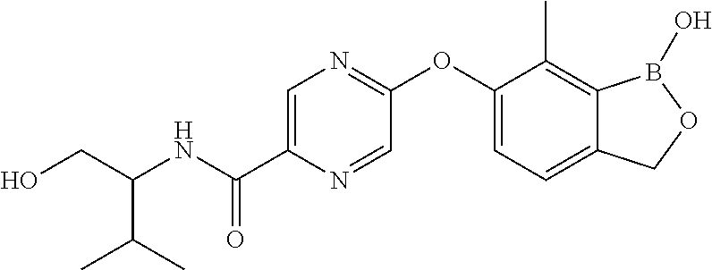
OCC(NC(C1=CN=C(OC2=CC=C3C(=C2C)B(O)OC3)C=N1)=O)C(C)C
